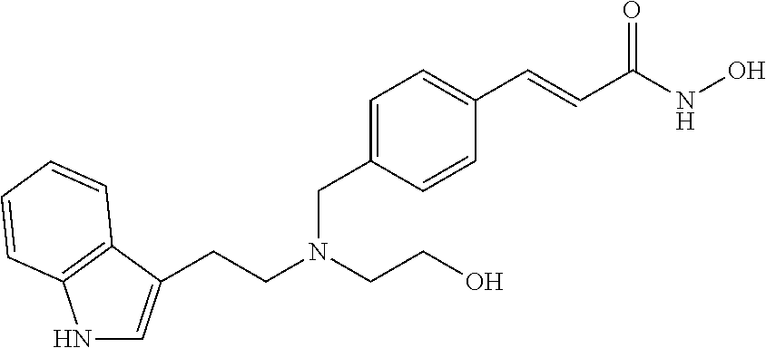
C1=C(CN(CCO)CCC2=CNC3=C2C=CC=C3)C=CC(C=CC(NO)=O)=C1
